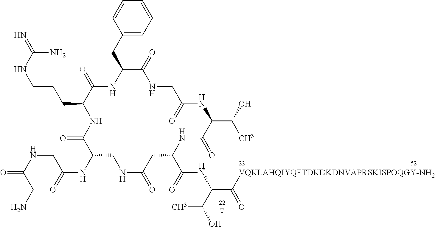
[T].C1=CC=CC(CC2NC(=O)C(CCCNC(=N)N)NC(=O)C(NC(=O)CNC(=O)CN)CNC(=O)CC(C(=O)NC(C([VQKLAHQIYQFTDKDKDNVAPRSKISPOQGY-NH2])=O)C(O)C)NC(=O)C(C(O)C)NC(=O)CNC2=O)=C1
